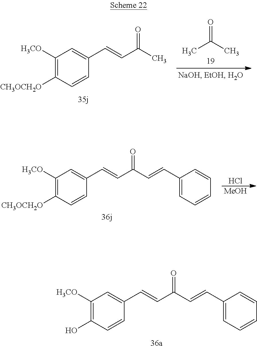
C1([H3CO])=C(O)C=CC(C=CC(C=CC2=CC=CC=C2)=O)=C1.CC(C)=O.C1([H3CO])=C([CH3OCH2O])C=CC(C=CC(C)=O)=C1.Cl.[MeOH].C1([H3CO])=C([CH3OCH2O])C=CC(C=CC(C=CC2=CC=CC=C2)=O)=C1
